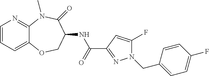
C1=CC=C2C(=N1)N(C)C(=O)C(NC(C1=NN(CC3=CC=C(F)C=C3)C(F)=C1)=O)CO2
